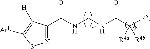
N1=C(C(NCNC(C([R5])([R4a])[R4b])=O)=O)C([H])=C([Ar1])S1
